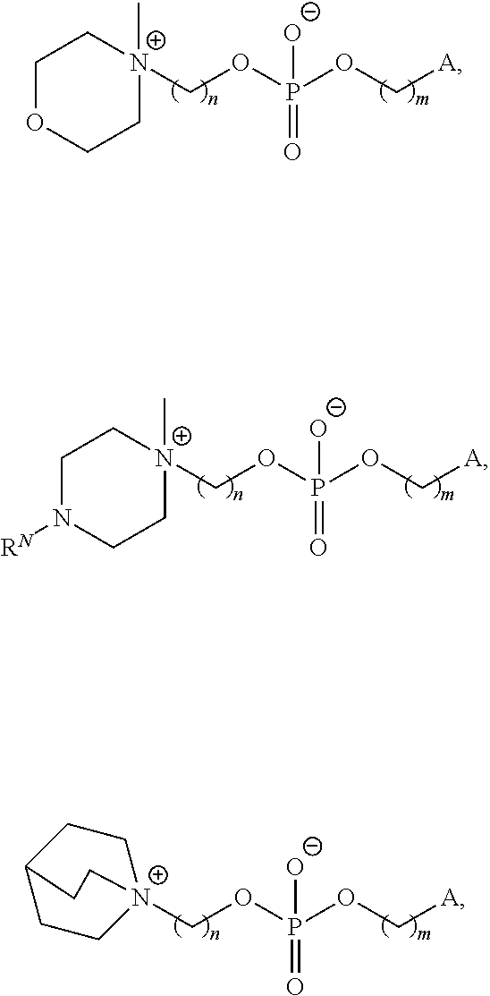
[A]COP(OC[N+]1(C)CCOCC1)(=O)[O-].[A]COP(OC[N+]1(C)CCN([RN])CC1)(=O)[O-].[A]COP(OC[N+]12CCC(CC1)CC2)(=O)[O-]
